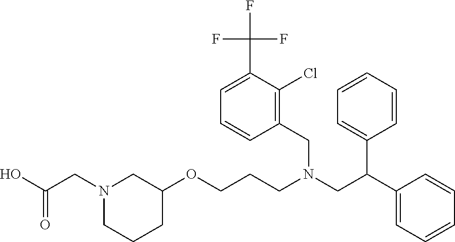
O(CCCN(CC(C1=CC=CC=C1)C1=CC=CC=C1)CC1=C(Cl)C(C(F)(F)F)=CC=C1)C1CN(CC(O)=O)CCC1
